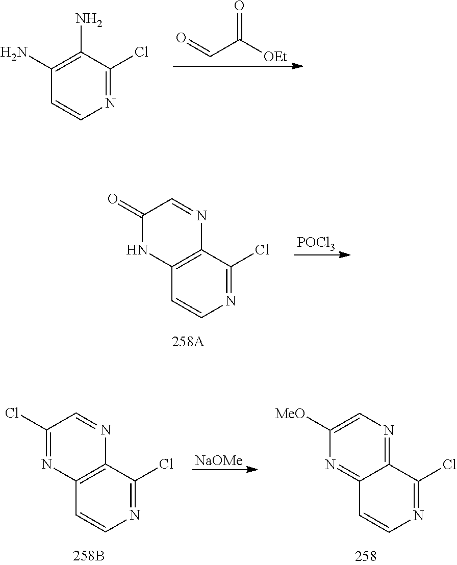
N1=C(Cl)C2=C(C=C1)NC(=O)C=N2.[POCl3].N1=C(Cl)C2=C(C=C1)N=C(Cl)C=N2.[NaOMe].N1=C(Cl)C2=NC=C([MeO])N=C2C=C1.N1=C(Cl)C(N)=C(N)C=C1.O=CC([OEt])=O
